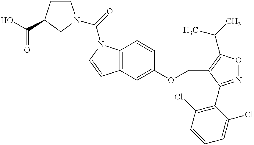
C1=CC2=C(N1C(=O)N1CCC(C(O)=O)C1)C=CC(OCC1=C(C(C)C)ON=C1C1=C(Cl)C=CC=C1Cl)=C2
